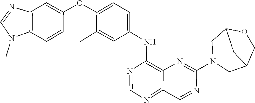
N1=CN=C2C(=C1NC1=CC=C(OC3=CC4=C(N(C)C=N4)C=C3)C(C)=C1)N=C(N1CC3CC(C1)OC3)N=C2
